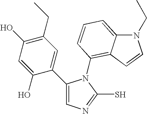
C1(C2=CC(CC)=C(O)C=C2O)=CN=C(S)N1C1=C2C(=CC=C1)N(CC)C=C2
